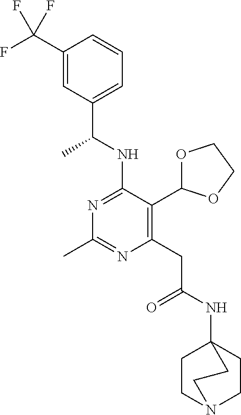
N1=C(NC(C)C2=CC=CC(C(F)(F)F)=C2)C(C2OCCO2)=C(CC(=O)NC23CCN(CC2)CC3)N=C1C
